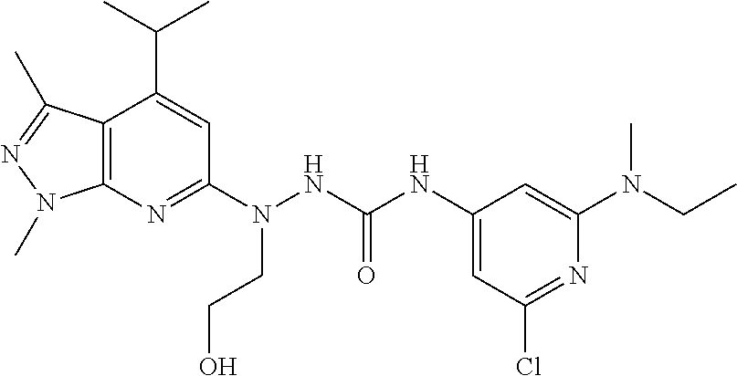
C12=C(N=C(N(NC(NC3=CC(Cl)=NC(N(CC)C)=C3)=O)CCO)C=C1C(C)C)N(C)N=C2C
